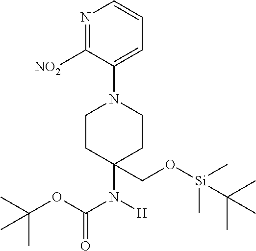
[NO2]C1=NC=CC=C1N1CCC(N(C(=O)OC(C)(C)C)[H])(CO[Si](C)(C)C(C)(C)C)CC1
